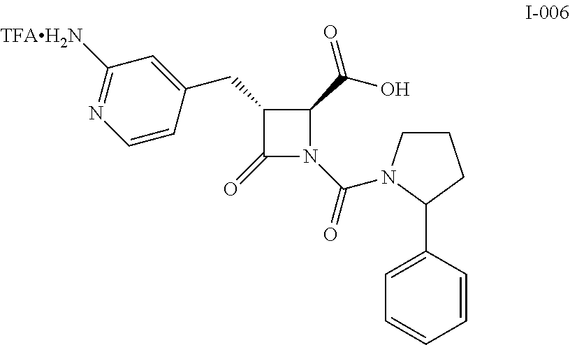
C1(CC2=CC([TFAH2N])=NC=C2)C(=O)N(C(=O)N2CCCC2C2=CC=CC=C2)C1C(O)=O
